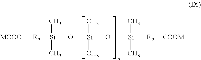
[MOOC][R2][Si](O[Si](C)(C)O[Si](C)(C)[R2][COOM])(C)(C)C
